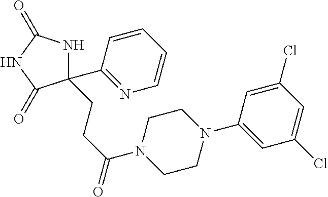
C1(C2=NC=CC=C2)(CCC(=O)N2CCN(C3=CC(Cl)=CC(Cl)=C3)CC2)NC(=O)NC1=O
